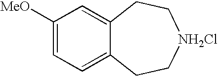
C1([MeO])=CC=C2C(=C1)CC[NH2Cl]CC2
